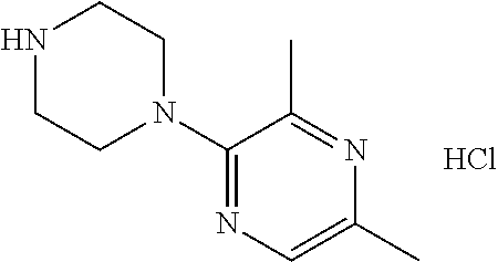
C1(N2CCNCC2)=NC=C(C)N=C1C.Cl
